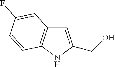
C1=C(CO)NC2=C1C=C(F)C=C2
